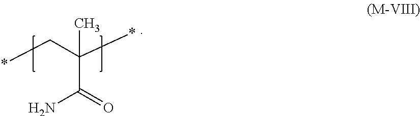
C(C(*)(C*)C)(N)=O
